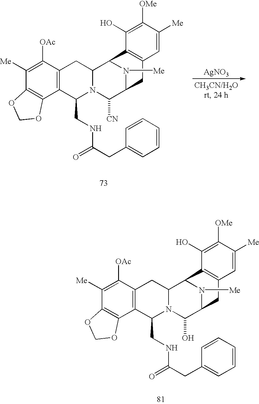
C1([OAc])=C([Me])C2=C(C3=C1CC1N(C3CNC(CC3=CC=CC=C3)=O)C(O)C3N([Me])C1C1=C(C3)C=C([Me])C([OMe])=C1O)OCO2.[AgNO3].C1([OAc])=C([Me])C2=C(C3=C1CC1N(C3CNC(CC3=CC=CC=C3)=O)C([CN])C3N([Me])C1C1=C(C3)C=C([Me])C([OMe])=C1O)OCO2
